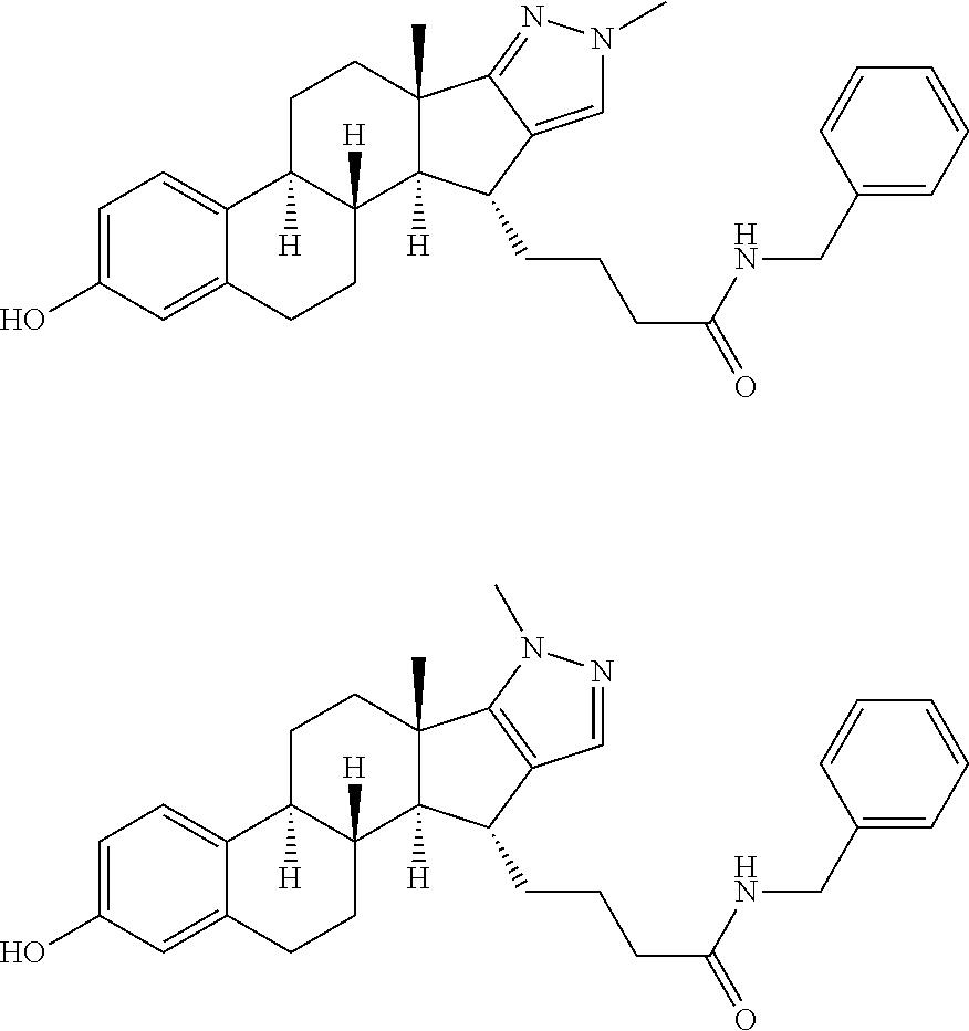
C1=C(O)C=C2C(=C1)C1([H])C([H])(CC2)C2([H])C(C)(CC1)C1=NN(C)C=C1C2CCCC(=O)NCC1=CC=CC=C1.C1=C(O)C=C2C(=C1)C1([H])C([H])(CC2)C2([H])C(C)(CC1)C1=C(C2CCCC(=O)NCC2=CC=CC=C2)C=NN1C
